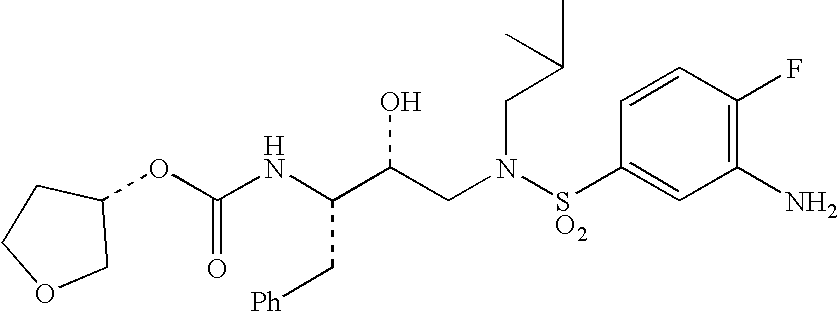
C(NC(C(CN([SO2]C1=CC(N)=C(F)C=C1)CC(C)C)O)C[Ph])(=O)OC1COCC1
